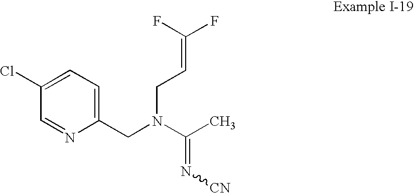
C1(Cl)=CC=C(CN(C(C)=N[CN])CC=C(F)F)N=C1
